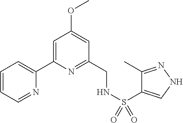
C1=CC=NC(C2=CC(OC)=CC(CNS(C3=CNN=C3C)(=O)=O)=N2)=C1
